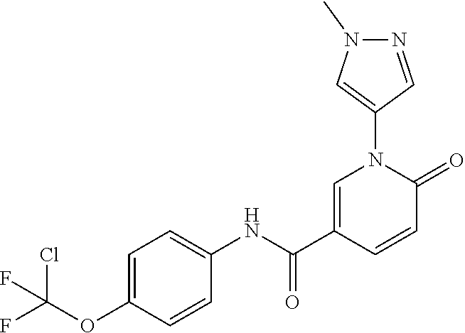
C1=C(C(NC2=CC=C(OC(F)(Cl)F)C=C2)=O)C=CC(=O)N1C1=CN(C)N=C1
